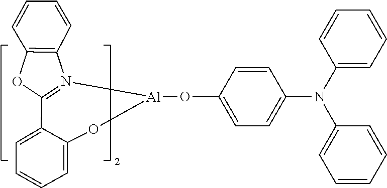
O([Al]1OC2=CC=CC=C2C2=N1C1=C(O2)C=CC=C1)C1=CC=C(N(C2=CC=CC=C2)C2=CC=CC=C2)C=C1
